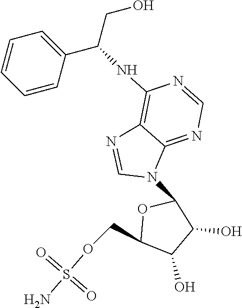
O1C(COS(N)(=O)=O)C(O)C(O)C1N1C2=NC=NC(NC(C3=CC=CC=C3)CO)=C2N=C1
